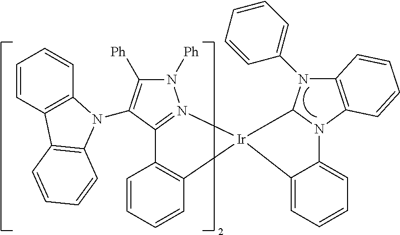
C1=CC=CC2=C1C1=N(N([Ph])C([Ph])=C1N1C3=C(C=CC=C3)C3=C1C=CC=C3)[Ir]21C2=CC=CC=C2N2C3=C(N(C4=CC=CC=C4)C12)C=CC=C3
